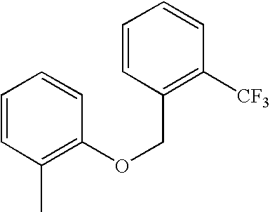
C1=CC(C)=C(OCC2=C([CF3])C=CC=C2)C=C1
